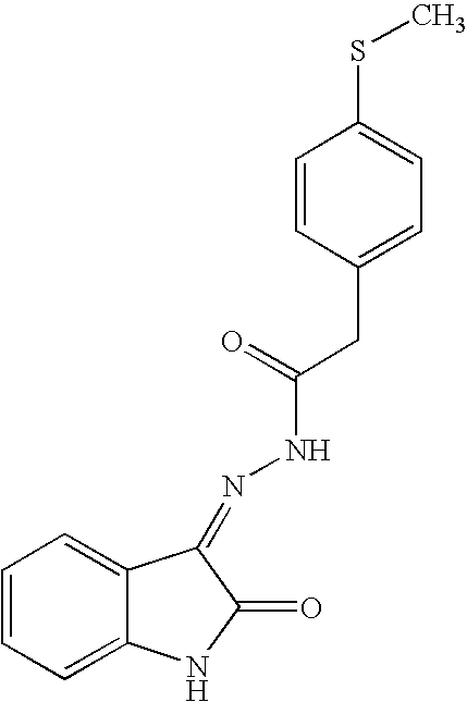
C1=CC=C2C(=C1)C(=NNC(=O)CC1=CC=C(SC)C=C1)C(=O)N2
